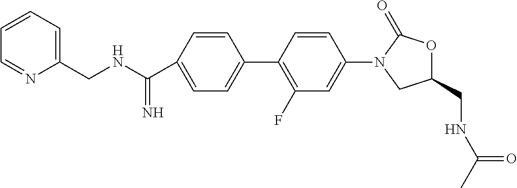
C1(C(NCC2=CC=CC=N2)=N)=CC=C(C2=C(F)C=C(N3C(=O)OC(CNC(C)=O)C3)C=C2)C=C1
